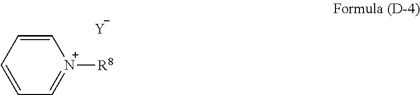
C1=CC=CC=[N+]1[R8].[Y]
